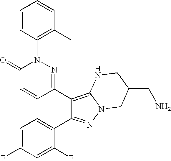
C1(C2=C3N(N=C2C2=CC=C(F)C=C2F)CC(CN)CN3)=NN(C2=C(C)C=CC=C2)C(=O)C=C1
